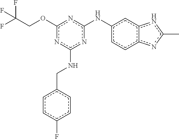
N(c1nc(NCc2ccc(F)cc2)nc(OCC(F)(F)F)n1)c1cc2c(cc1)nc(C)n2
